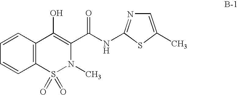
C1=CC2=C(C=C1)S(=O)(=O)N(C)C(C(NC1=NC=C(C)S1)=O)=C2O
